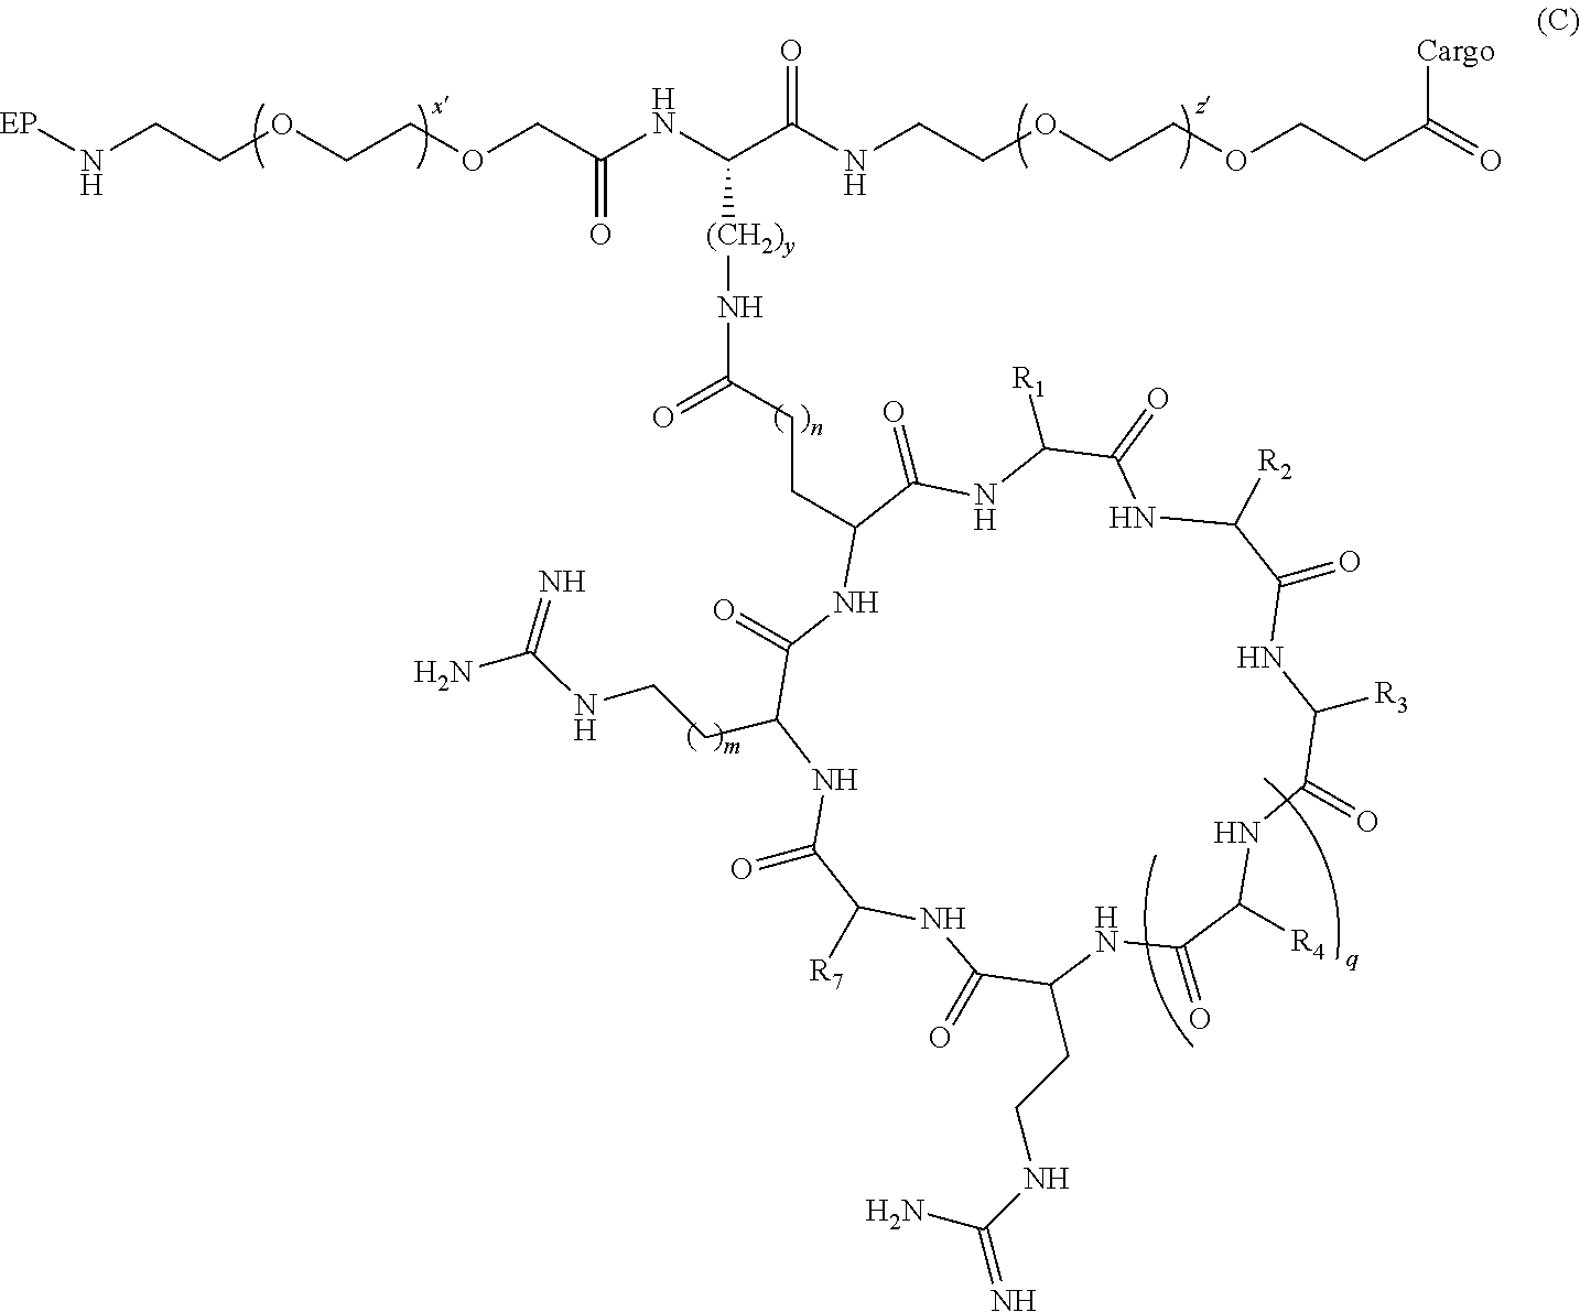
[R7]C1C(=O)NC(CCNC(=N)N)C(=O)NC(CCC(N[(CH2)y]C(NC(COCCOCCN[EP])=O)C(NCCOCCOCCC(=O)[Cargo])=O)=O)C(=O)NC([R1])C(=O)NC([R2])C(=O)NC([R3])C(=O)NC([R4])C(=O)NC(CCNC(=N)N)C(=O)N1
